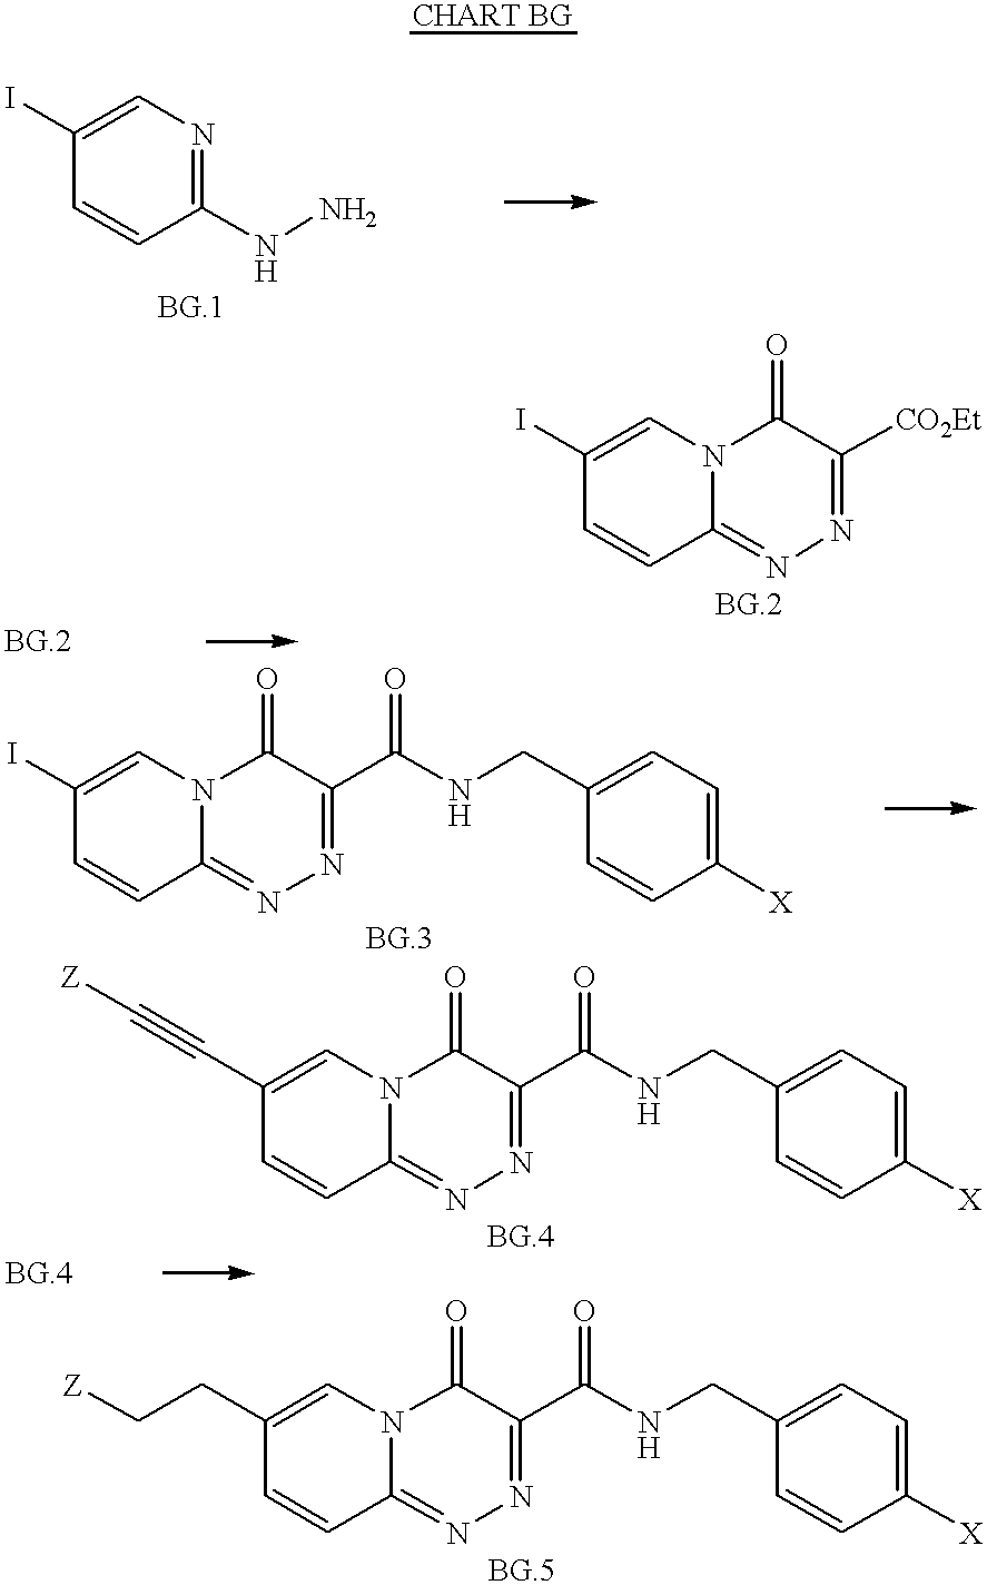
C1(I)=CN=C(NN)C=C1.C1(I)=CN2C(=NN=C([CO2Et])C2=O)C=C1.C1(I)=CN2C(=NN=C(C(NCC3=CC=C([X])C=C3)=O)C2=O)C=C1.C1(C#C[Z])=CN2C(=NN=C(C(NCC3=CC=C([X])C=C3)=O)C2=O)C=C1.C1(CC[Z])=CN2C(=NN=C(C(NCC3=CC=C([X])C=C3)=O)C2=O)C=C1
